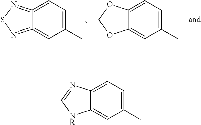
C1(C)=CC=C2=NSN=C2=C1.C1(C)=CC=C2C(=C1)OCO2.C1(C)=CC=C2C(=C1)[NR]C=N2
